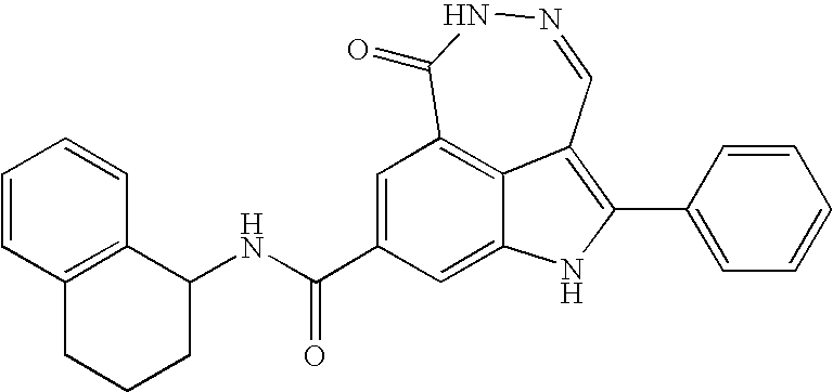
N1=CC2=C(C3=CC=CC=C3)NC3=CC(C(NC4C5=C(CCC4)C=CC=C5)=O)=CC(=C23)C(=O)N1
